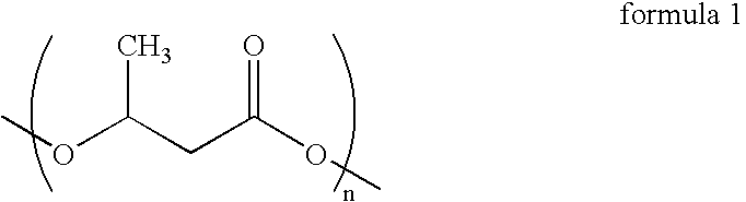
COC(CC(OC)=O)C
